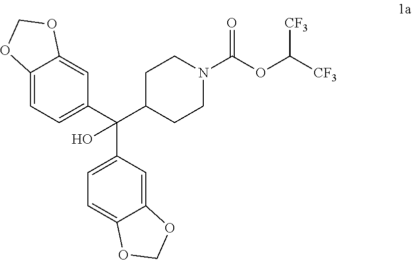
N1(C(=O)OC([CF3])[CF3])CCC(C(C2=CC=C3C(=C2)OCO3)(C2=CC=C3C(=C2)OCO3)O)CC1
